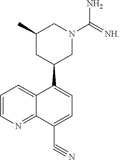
C1=CN=C2C(=C1)C(C1CN(C(N)=[NH])CC(C)C1)=CC=C2C#N
